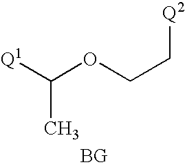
[Q1]C(OCC[Q2])C.[BG]
